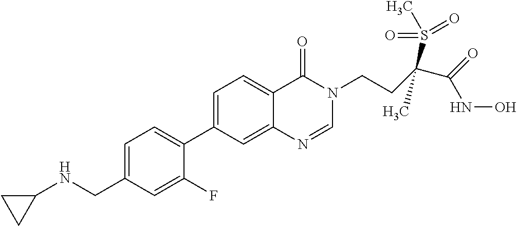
C1=C(CNC2CC2)C=C(F)C(C2=CC=C3C(=C2)N=CN(CCC(C(=O)NO)(S(=O)(=O)C)C)C3=O)=C1
